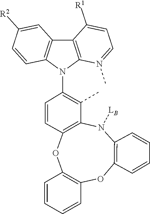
[LB]N1C2=C(OC3=C(OC4=C1C(C)=C(N1C5=C(C6=C1C=CC([R2])=C6)C([R1])=CC=N5C)C=C4)C=CC=C3)C=CC=C2
